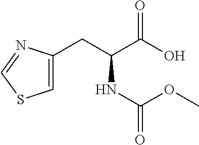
C1=C(CC(C(O)=O)NC(OC)=O)N=CS1
